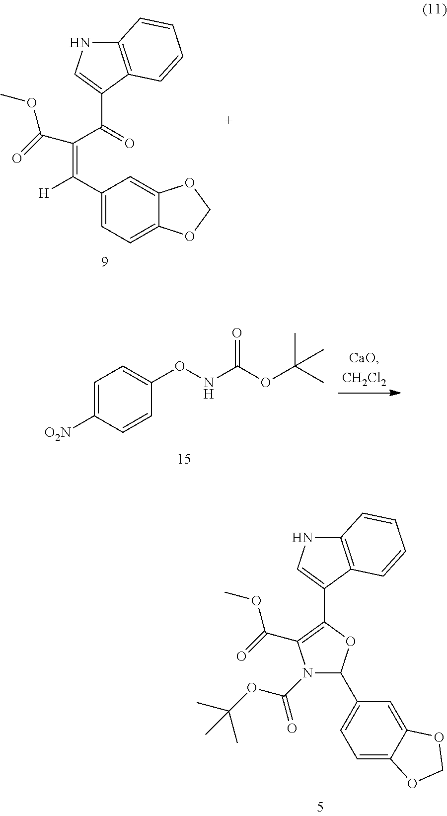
C1(C([H])=C(C(C2=CNC3=C2C=CC=C3)=O)C(=O)OC)=CC=C2C(=C1)OCO2.C1=C([O2N])C=CC(ONC(OC(C)(C)C)=O)=C1.C1(C2=CNC3=C2C=CC=C3)=C(C(=O)OC)N(C(OC(C)(C)C)=O)C(C2=CC=C3C(=C2)OCO3)O1
